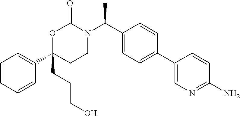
C1=CC=CC(C2(CCCO)CCN(C(C3=CC=C(C4=CN=C(N)C=C4)C=C3)C)C(=O)O2)=C1
